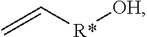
C=C[R*][OH]
